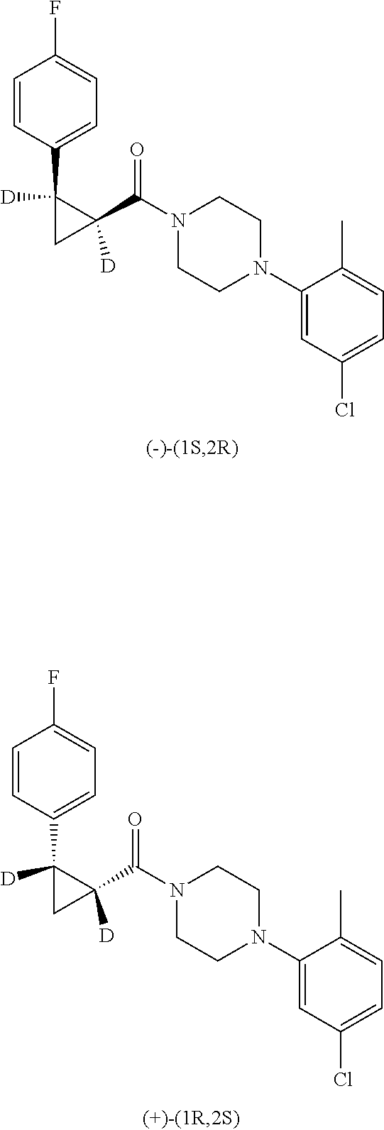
C1=CC(C2([D])C(C(=O)N3CCN(C4=CC(Cl)=CC=C4C)CC3)([D])C2)=CC=C1F.C1=CC(C2([D])C(C(=O)N3CCN(C4=CC(Cl)=CC=C4C)CC3)([D])C2)=CC=C1F
